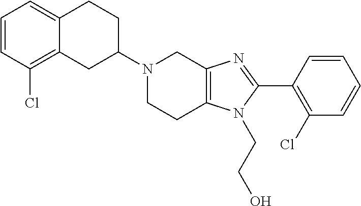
C12=CC=CC(Cl)=C1CC(N1CCC3=C(C1)N=C(C1=C(Cl)C=CC=C1)N3CCO)CC2
